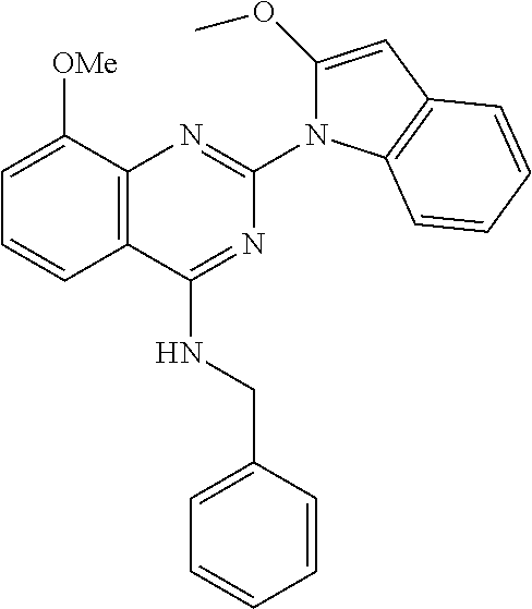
C12=C(C(NCC3=CC=CC=C3)=NC(N3C(OC)=CC4=C3C=CC=C4)=N1)C=CC=C2[OMe]
